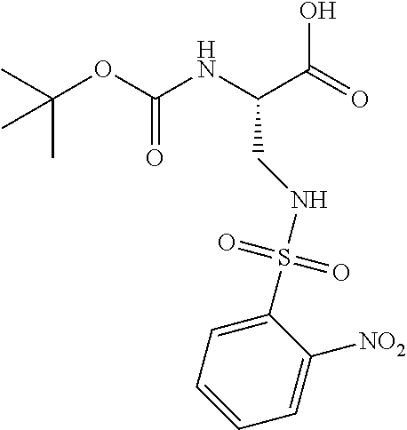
CC(OC(NC(C(=O)O)CNS(=O)(=O)C1=CC=CC=C1[NO2])=O)(C)C
